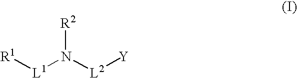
[R1][L1]N([L2][Y])[R2]
